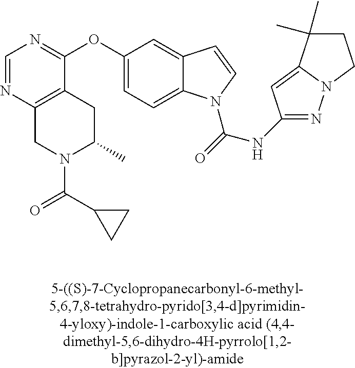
C1=NC2=C(C(OC3=CC=C4C(=C3)C=CN4C(=O)NC3=NN4C(=C3)C(C)(C)CC4)=N1)CC(C)N(C(C1CC1)=O)C2
